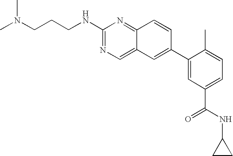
CN(CCCNC1=NC=C2C(=N1)C=CC(C1=CC(C(=O)NC3CC3)=CC=C1C)=C2)C
